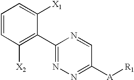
C1=CC([X2])=C(C2=NN=C([A][R1])C=N2)C([X1])=C1
